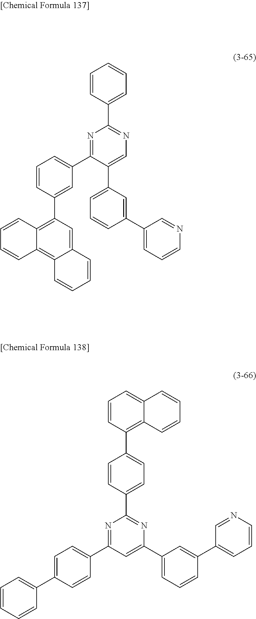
N1=C(C2=CC=CC(C3=C4C(=C5C(=C3)C=CC=C5)C=CC=C4)=C2)C(C2=CC=CC(C3=CC=CN=C3)=C2)=CN=C1C1=CC=CC=C1.N1=C(C2=CC=C(C3=CC=CC=C3)C=C2)C=C(C2=CC=CC(C3=CC=CN=C3)=C2)N=C1C1=CC=C(C2=C3C(=CC=C2)C=CC=C3)C=C1
